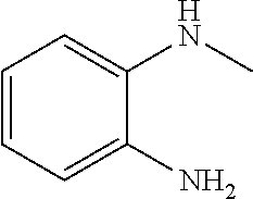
C1=CC=C(N)C(NC)=C1
